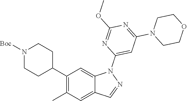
C1(C2CCN([Boc])CC2)=C(C)C=C2C(=C1)N(C1=CC(N3CCOCC3)=NC(OC)=N1)N=C2
